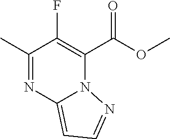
C1(C)=NC2=CC=NN2C(C(OC)=O)=C1F
